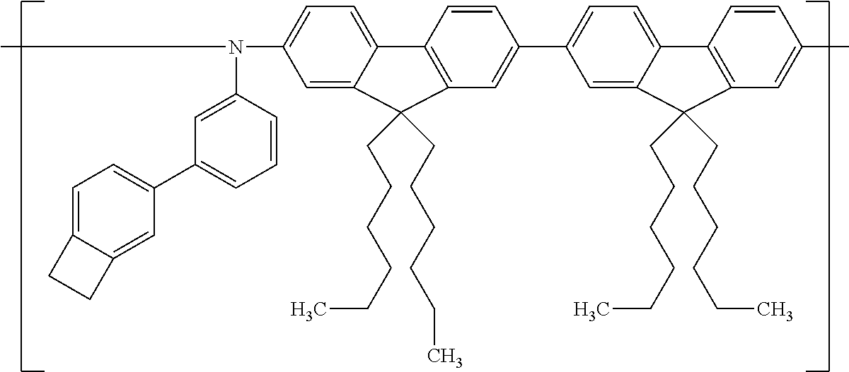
N(C1=CC(C2=CC=C3C(=C2)CC3)=CC=C1)(C)C1=CC=C2C(=C1)C(CCCCCC)(CCCCCC)C1=C2C=CC(C2=CC=C3C(=C2)C(CCCCCC)(CCCCCC)C2=C3C=CC(C)=C2)=C1
